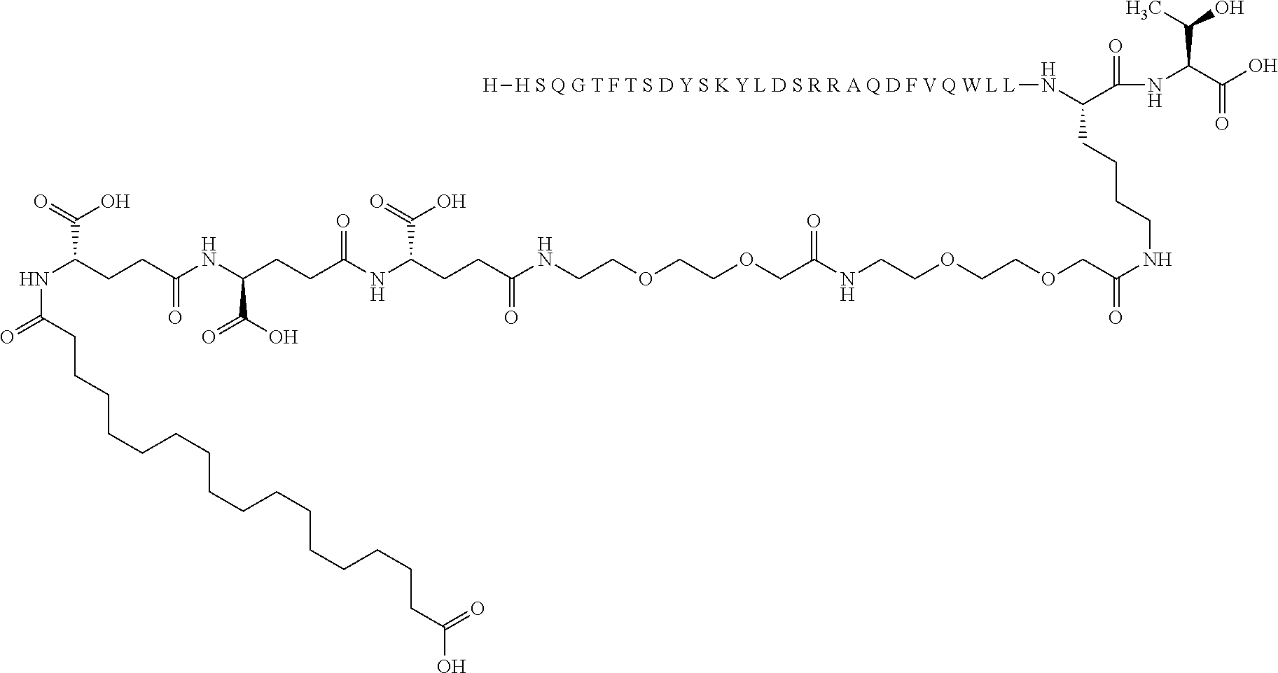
O=C(CCCCCCCCCCCCCCCCC(O)=O)NC(C(=O)O)CCC(NC(C(O)=O)CCC(NC(CCC(=O)NCCOCCOCC(NCCOCCOCC(=O)NCCCCC(C(=O)NC(C(O)=O)C(O)C)N[H S Q G T F T S D Y S K Y L D S R R A Q D F V Q W L L][H])=O)C(=O)O)=O)=O
